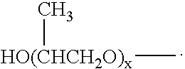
[HO(CHCH2O)x](C)C
